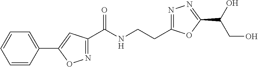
C1=CC(C2=CC(C(NCCC3=NN=C(C(O)CO)O3)=O)=NO2)=CC=C1
